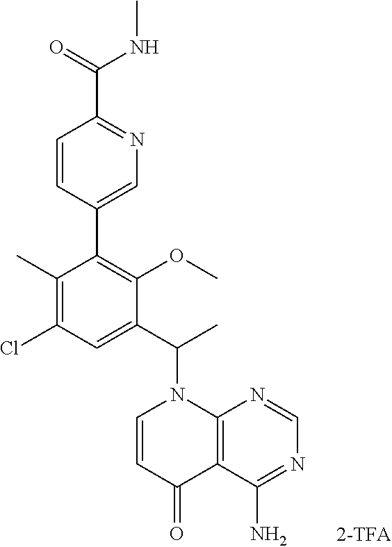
C1(C)=C(Cl)C=C(C(C)N2C=CC(=O)C3=C2N=CN=C3N)C(OC)=C1C1=CN=C(C(=O)NC)C=C1
